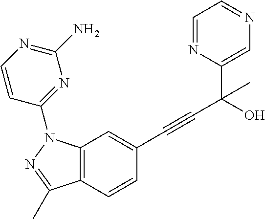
C12=C(C=C(C#CC(C3=CN=CC=N3)(C)O)C=C1)N(C1=NC(N)=NC=C1)N=C2C
